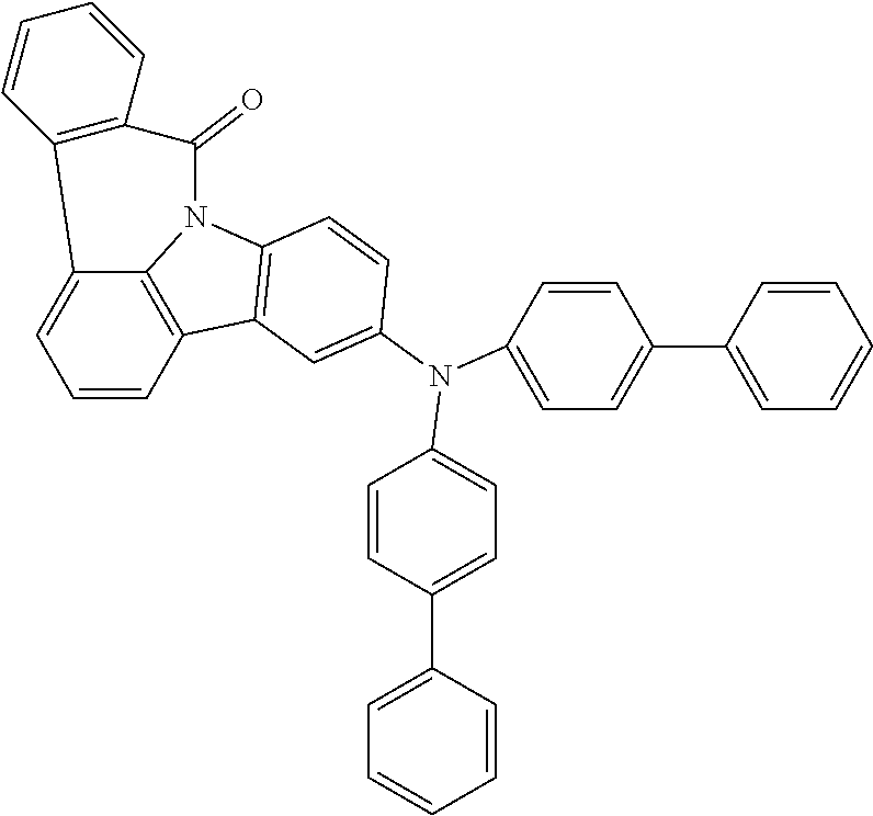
C12=CC=CC3=C1N(C1=C3C=C(N(C3=CC=C(C4=CC=CC=C4)C=C3)C3=CC=C(C4=CC=CC=C4)C=C3)C=C1)C(=O)C1=C2C=CC=C1
